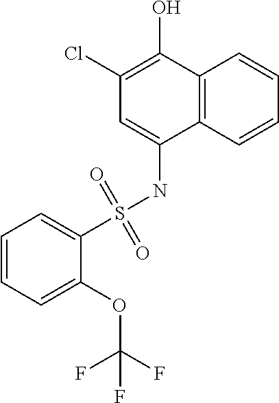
C12=C(C=CC=C1)C(NS(C1=CC=CC=C1OC(F)(F)F)(=O)=O)=CC(Cl)=C2O
